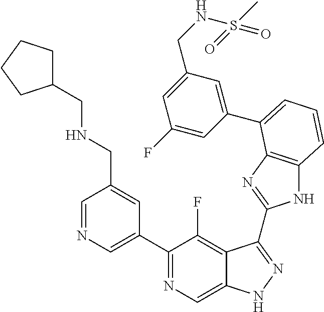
C1=NC=C(C2=NC=C3C(=C2F)C(C2=NC4=C(N2)C=CC=C4C2=CC(CNS(C)(=O)=O)=CC(F)=C2)=NN3)C=C1CNCC1CCCC1
